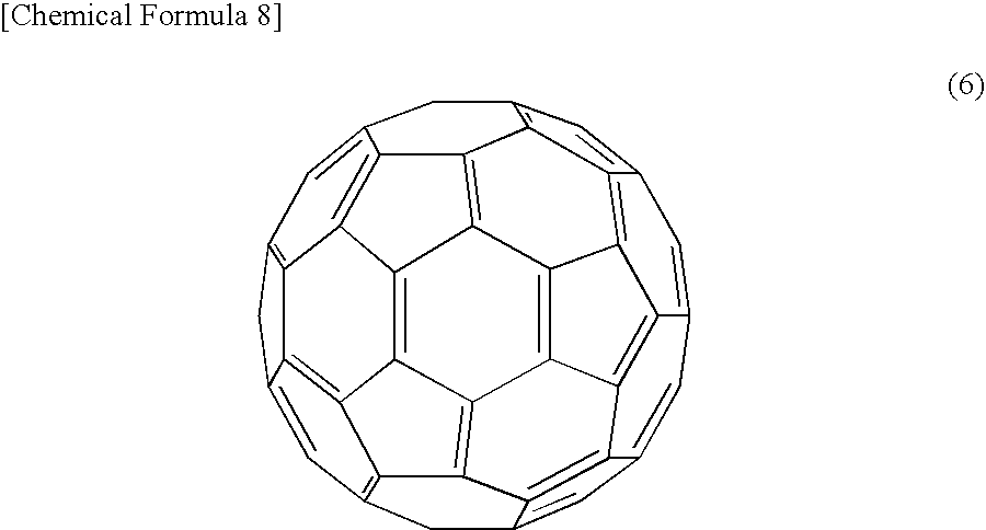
C1=C2C=C3C=C4CC5=C6C7=C8C9=C%10C%11=C%12C(=CC%13=C%11C(=C69)C(=C5)C%13)CC5=C6C%12=C%10C9=C8C(=C2C9=C6C1=C5)C3=C47
